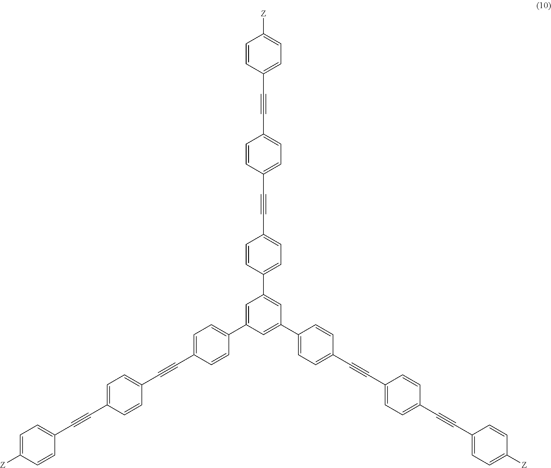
C1=CC(C#CC2=CC=C(C#CC3=CC=C(C4=CC(C5=CC=C(C#CC6=CC=C(C#CC7=CC=C([Z])C=C7)C=C6)C=C5)=CC(C5=CC=C(C#CC6=CC=C(C#CC7=CC=C([Z])C=C7)C=C6)C=C5)=C4)C=C3)C=C2)=CC=C1[Z]
